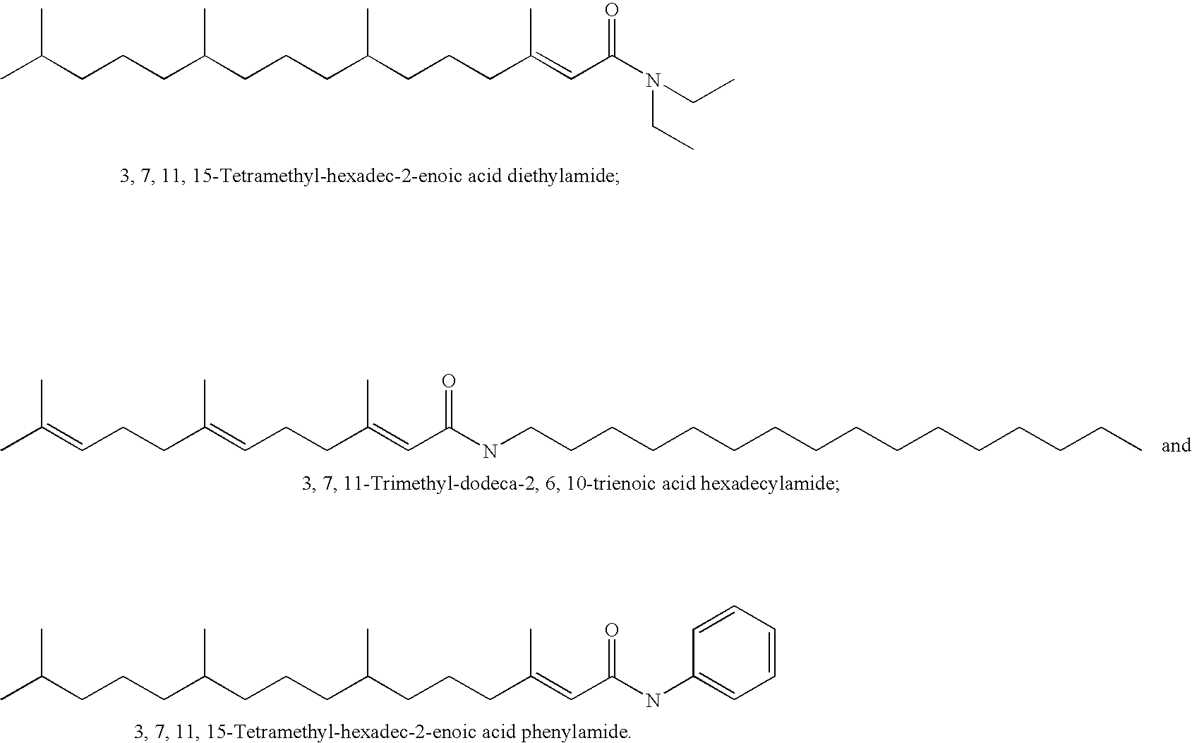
CC(CCCC(CCCC(CCCC(=CC(N(CC)CC)=O)C)C)C)C.CC(=CCCC(=CCCC(=CC(NCCCCCCCCCCCCCCCC)=O)C)C)C.CC(CCCC(CCCC(CCCC(=CC(NC1=CC=CC=C1)=O)C)C)C)C
